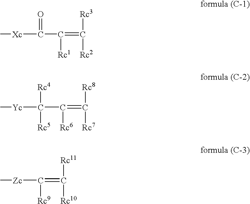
C(C([Rc1])=C([Rc3])[Rc2])(=O)[Xc]C.C(C([Rc6])=C([Rc8])[Rc7])([Rc4])([Yc]C)[Rc5].[Zc](C([Rc9])=C([Rc11])[Rc10])C
